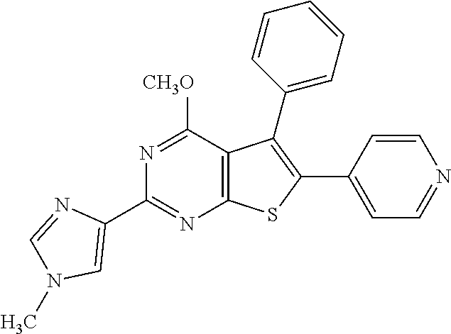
N1=C([CH3O])C2=C(N=C1C1=CN(C)C=N1)SC(C1=CC=NC=C1)=C2C1=CC=CC=C1
